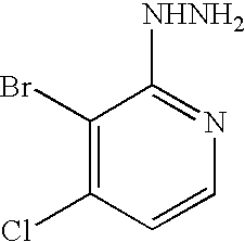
C1(Br)=C(Cl)C=CN=C1[NHNH2]
